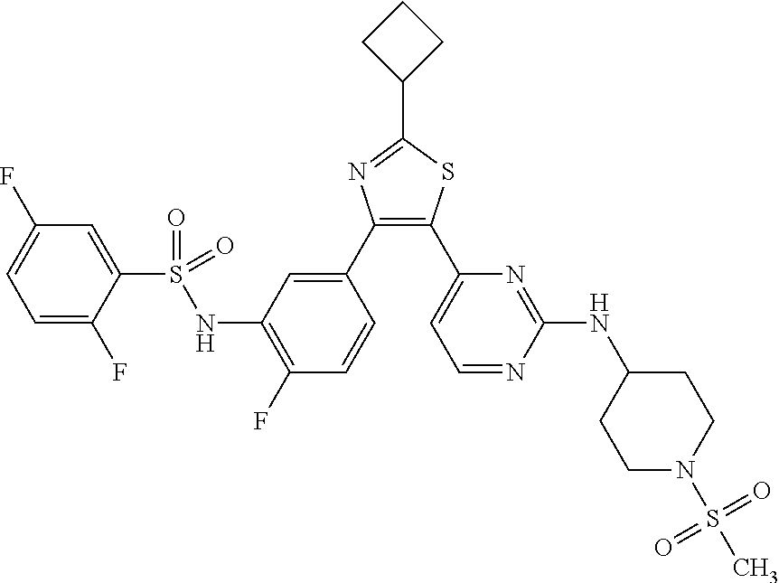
C1(C2=CC(NS(C3=CC(F)=CC=C3F)(=O)=O)=C(F)C=C2)=C(C2=CC=NC(NC3CCN(S(C)(=O)=O)CC3)=N2)SC(C2CCC2)=N1
